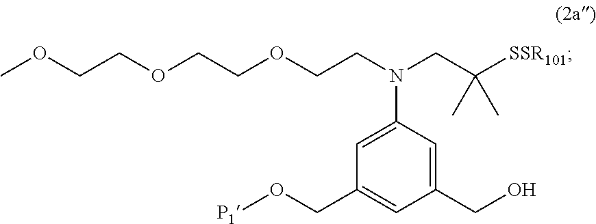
O(CC1=CC(CO)=CC(N(CC([SSR101])(C)C)CCOCCOCCOC)=C1)[P1]
